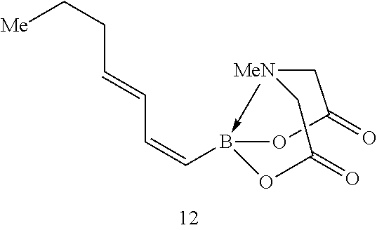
C1[MeN]2->B(C=CC=CCC[Me])(OC1=O)OC(=O)C2
